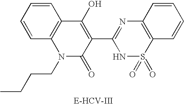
C1=CC2=C(C=C1)C(O)=C(C1=NC3=C(S(=O)(=O)N1)C=CC=C3)C(=O)N2CCCC
